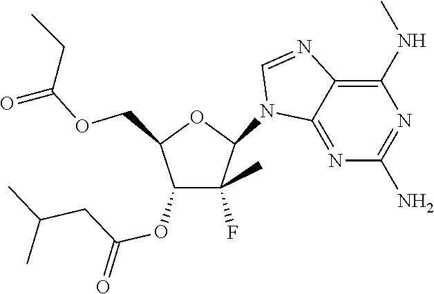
C(OCC1C(OC(CC(C)C)=O)C(C)(F)C(N2C3=NC(N)=NC(NC)=C3N=C2)O1)(=O)CC
